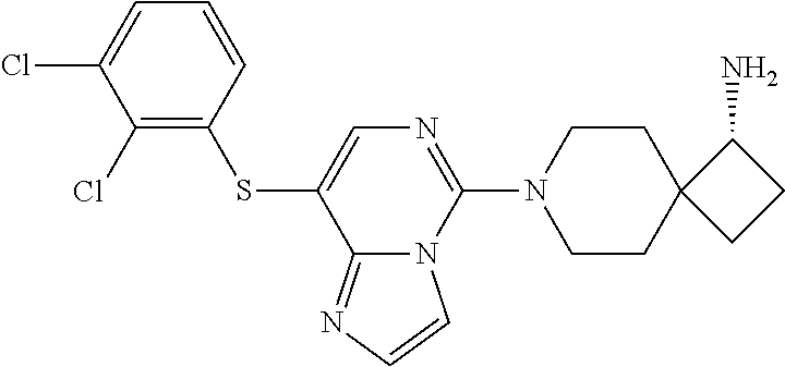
C1(Cl)=CC=CC(SC2=CN=C(N3CCC4(CC3)CCC4N)N3C2=NC=C3)=C1Cl
